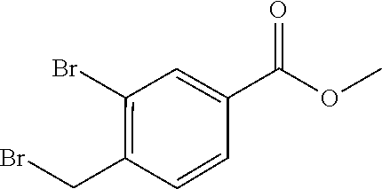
C1(Br)=C(CBr)C=CC(C(=O)OC)=C1
